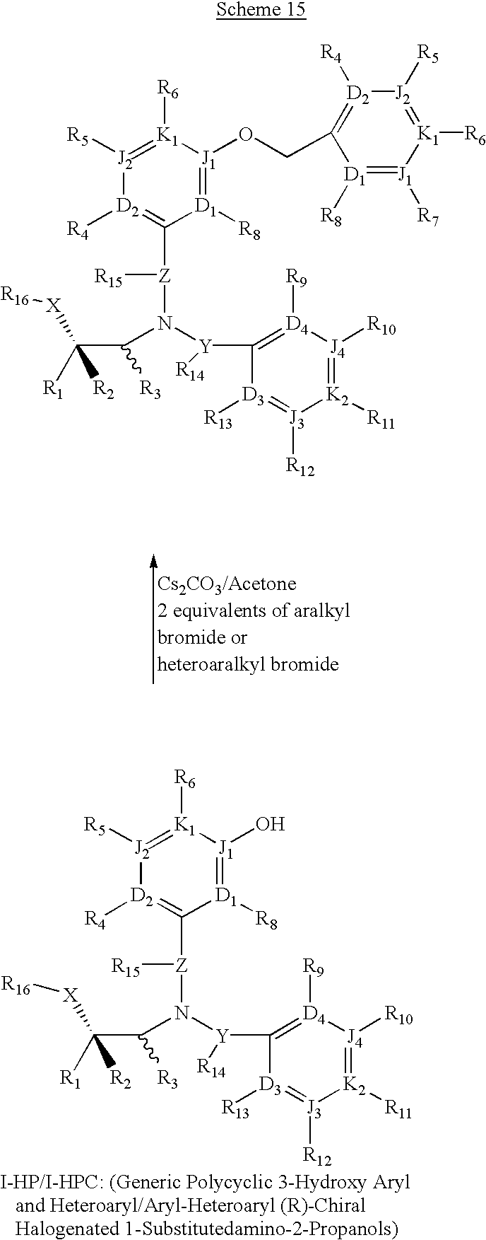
[J2]1([R5])=[K1]([R6])[J1](OCC2=[D2]([R4])[J2]([R5])=[K1]([R6])[J1]([R7])=[D1]2[R8])=[D1]([R8])C([Z](N([Y](C2=[D4]([R9])[J4]([R10])=[K2]([R11])[J3]([R12])=[D3]2[R13])[R14])C(C([R2])([R1])[X][R16])[R3])[R15])=[D2]1[R4].[J2]1([R5])=[K1]([R6])[J1](O)=[D1]([R8])C([Z](N([Y](C2=[D4]([R9])[J4]([R10])=[K2]([R11])[J3]([R12])=[D3]2[R13])[R14])C(C([R1])([R2])[X][R16])[R3])[R15])=[D2]1[R4]
